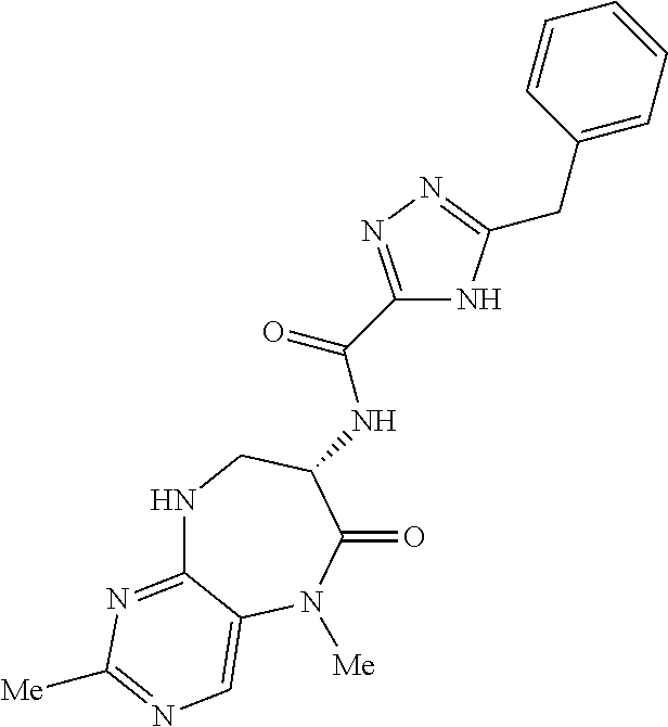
N(C(C1=NN=C(CC2=CC=CC=C2)N1)=O)C1C(=O)N([Me])C2=CN=C([Me])N=C2NC1
